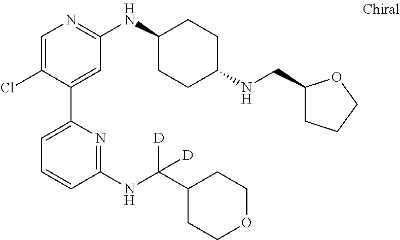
C1=C(Cl)C(C2=CC=CC(NC(C3CCOCC3)([D])[D])=N2)=CC(NC2CCC(NCC3CCCO3)CC2)=N1
